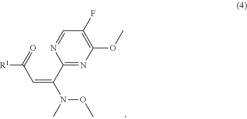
CN(OC)C(C1=NC(OC)=C(F)C=N1)=CC([R1])=O
